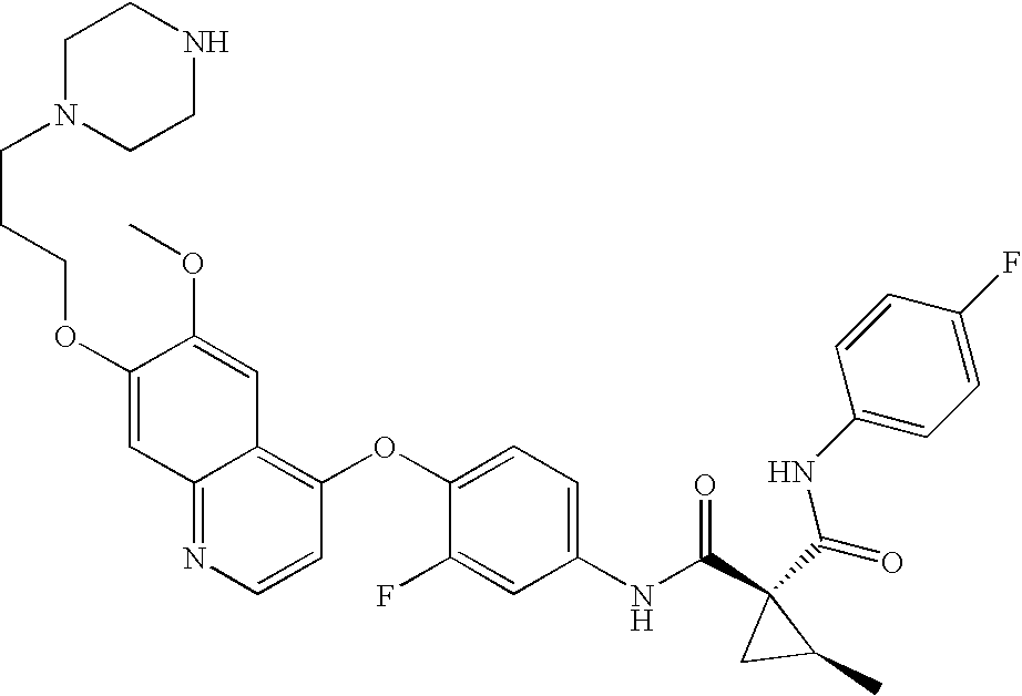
N1(CCCOC2=CC3=NC=CC(OC4=CC=C(NC(C5(C(=O)NC6=CC=C(F)C=C6)CC5C)=O)C=C4F)=C3C=C2OC)CCNCC1
